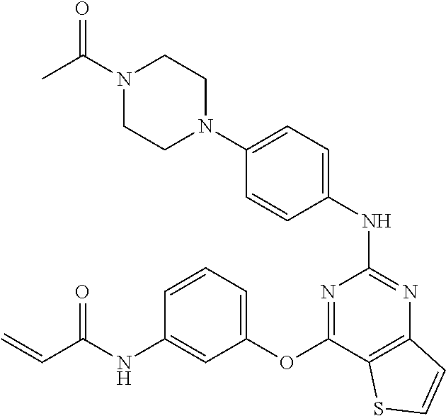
N1(C(=O)C)CCN(C2=CC=C(NC3=NC4=C(C(OC5=CC=CC(NC(C=C)=O)=C5)=N3)SC=C4)C=C2)CC1
